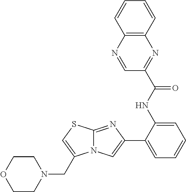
C12=NC(C3=CC=CC=C3NC(C3=NC4=C(N=C3)C=CC=C4)=O)=CN1C(CN1CCOCC1)=CS2
